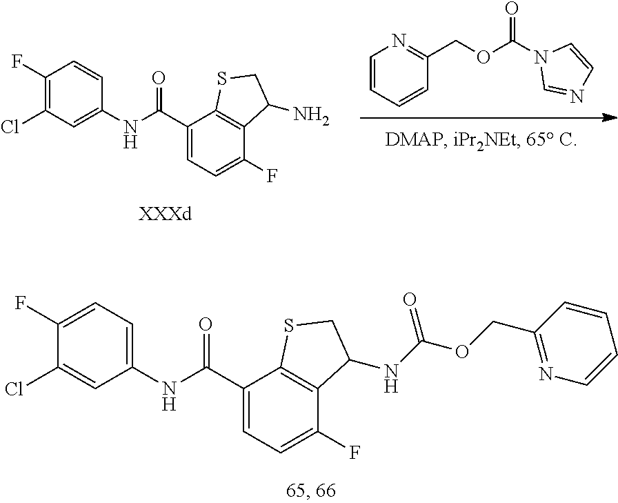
C1(Cl)=CC(NC(C2=CC=C(F)C3=C2SCC3NC(OCC2=NC=CC=C2)=O)=O)=CC=C1F.C1=CC=CC(COC(N2C=NC=C2)=O)=N1.C1(Cl)=C(F)C=CC(NC(C2=CC=C(F)C3=C2SCC3N)=O)=C1
